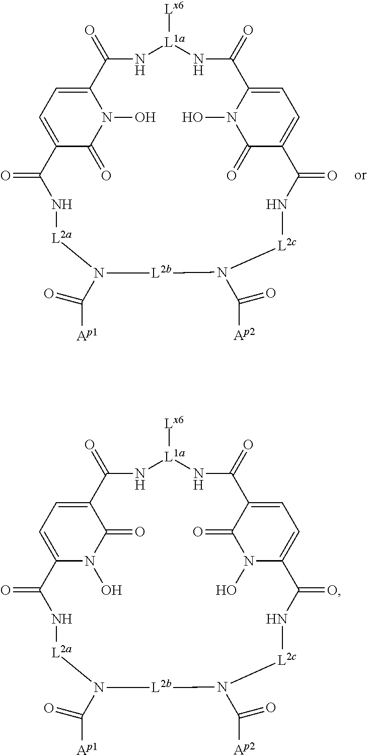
[Lx6][L1a]1NC(=O)C2=CC=C(C(=O)N2O)C(=O)N[L2c]N(C([Ap2])=O)[L2b]N(C([Ap1])=O)[L2a]NC(=O)C2=CC=C(C(=O)N1)N(O)C2=O.[Lx6][L1a]1NC(=O)C2=CC=C(N(O)C2=O)C(=O)N[L2c]N(C([Ap2])=O)[L2b]N(C([Ap1])=O)[L2a]NC(=O)C2=CC=C(C(=O)N1)C(=O)N2O
